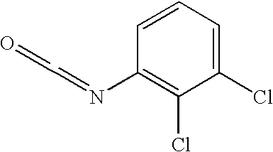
C1(Cl)=CC=CC(N=CC=O)=C1Cl
